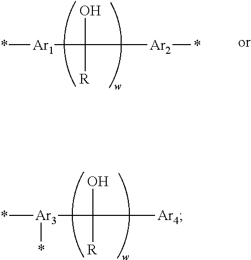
[Ar3](C([Ar4])(O)[R])(*)*.[Ar1](C([Ar2]*)(O)[R])*
